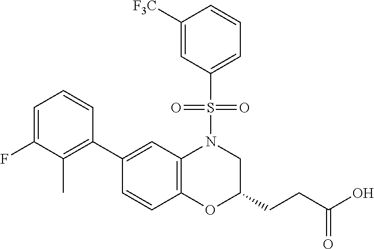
C1(C2=C(C)C(F)=CC=C2)=CC2=C(C=C1)OC(CCC(O)=O)CN2S(C1=CC=CC([F3C])=C1)(=O)=O
